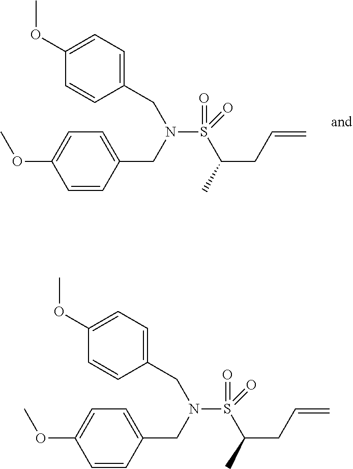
C(CC=C)(C)S(=O)(N(CC1=CC=C(OC)C=C1)CC1=CC=C(OC)C=C1)=O.C(CC=C)(C)S(=O)(N(CC1=CC=C(OC)C=C1)CC1=CC=C(OC)C=C1)=O
